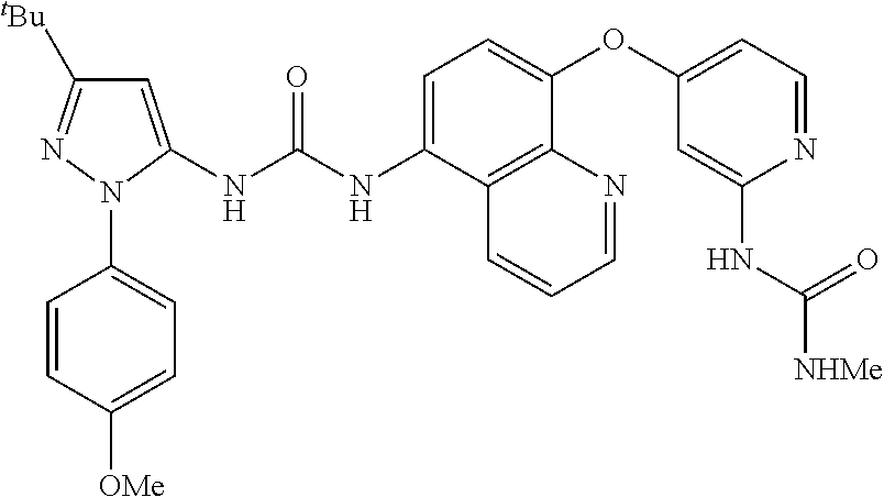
C1=C(NC(=O)NC2=CC=C(OC3=CC=NC(NC(=O)[NHMe])=C3)C3=C2C=CC=N3)N(C2=CC=C([OMe])C=C2)N=C1[tBu]
